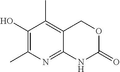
C1(O)=C(C)N=C2C(=C1C)COC(=O)N2
